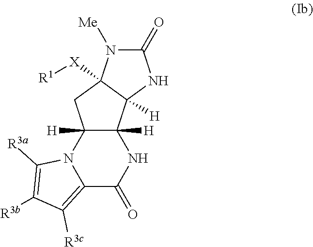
C12([H])C([H])(N3C(=C([R3c])C([R3b])=C3[R3a])C(=O)N1)CC1([X][R1])C2([H])NC(=O)N1[Me]
